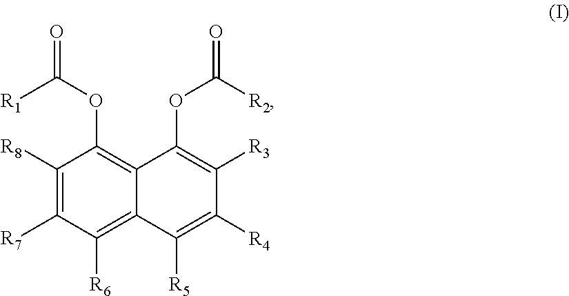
C1([R8])=C([R7])C([R6])=C2C(=C1OC(=O)[R1])C(OC([R2])=O)=C([R3])C([R4])=C2[R5]
